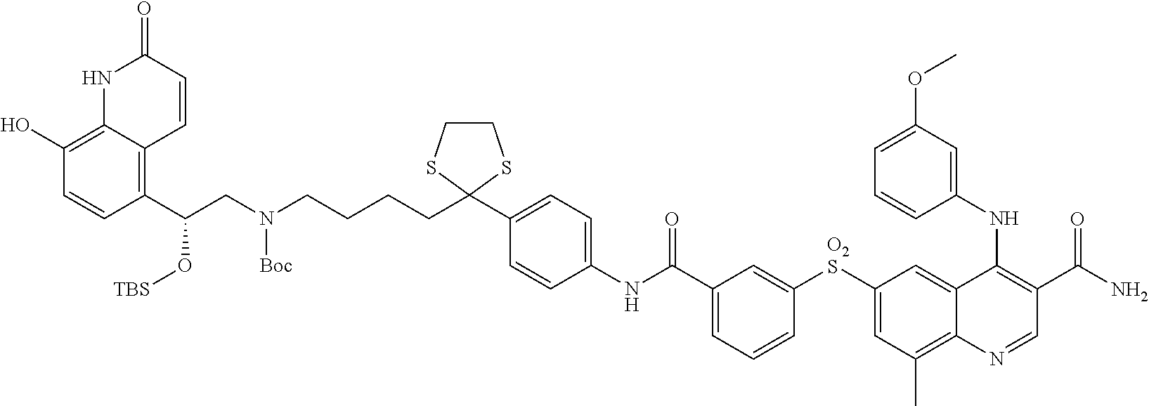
N1C2=C(O)C=CC(C(CN(CCCCC3(C4=CC=C(NC(C5=CC=CC([O2S]C6=CC(C)=C7C(=C6)C(NC6=CC(OC)=CC=C6)=C(C(N)=O)C=N7)=C5)=O)C=C4)SCCS3)[Boc])O[TBS])=C2C=CC1=O
